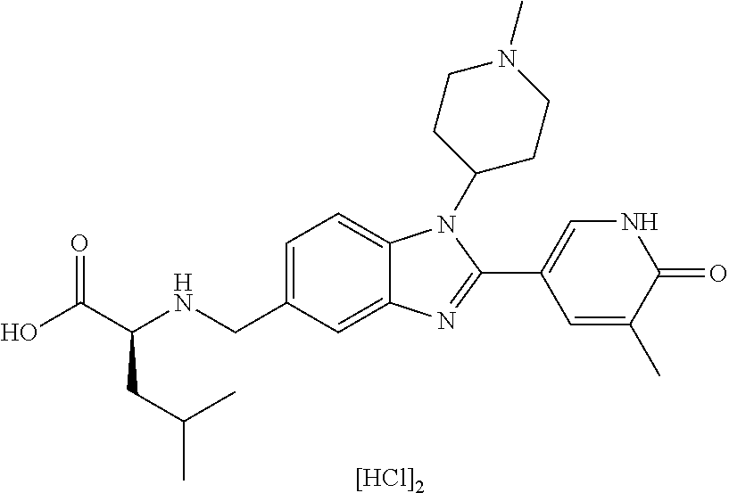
C1=C(CNC(C(O)=O)CC(C)C)C=C2C(=C1)N(C1CCN(C)CC1)C(C1=CNC(=O)C(C)=C1)=N2.[[HCl]2]
